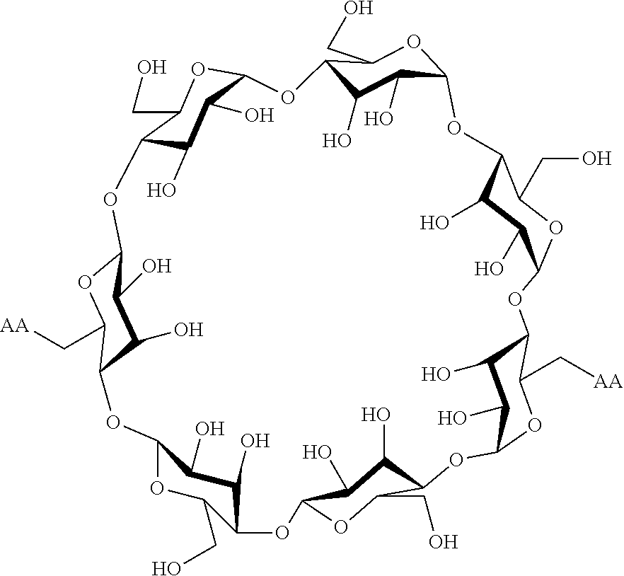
C12C(O)C(O)C(OC1CO)OC1C(O)C(O)C(OC1CO)OC1C(O)C(O)C(OC1CO)OC1C(O)C(O)C(OC1C[AA])OC1C(O)C(O)C(OC1CO)OC1C(O)C(O)C(OC1CO)OC1C(O)C(O)C(OC1C[AA])O2
